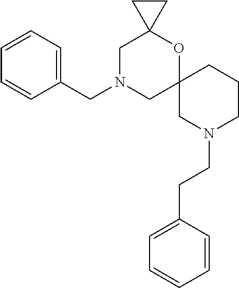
C1N(CC2=CC=CC=C2)CC2(OC13CC3)CN(CCC1=CC=CC=C1)CCC2
